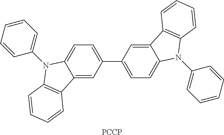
C12=CC(C3=CC=C4C(=C3)C3=C(N4C4=CC=CC=C4)C=CC=C3)=CC=C1N(C1=CC=CC=C1)C1=C2C=CC=C1.[PCCP]
